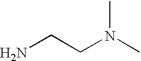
C(N(C)C)CN
